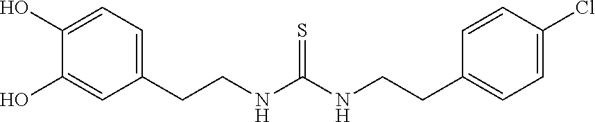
C1(CCNC(NCCC2=CC=C(Cl)C=C2)=S)=CC=C(O)C(O)=C1
